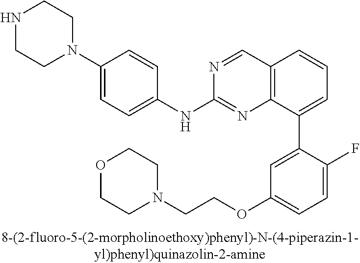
N1=CC2=C(N=C1NC1=CC=C(N3CCNCC3)C=C1)C(C1=CC(OCCN3CCOCC3)=CC=C1F)=CC=C2
